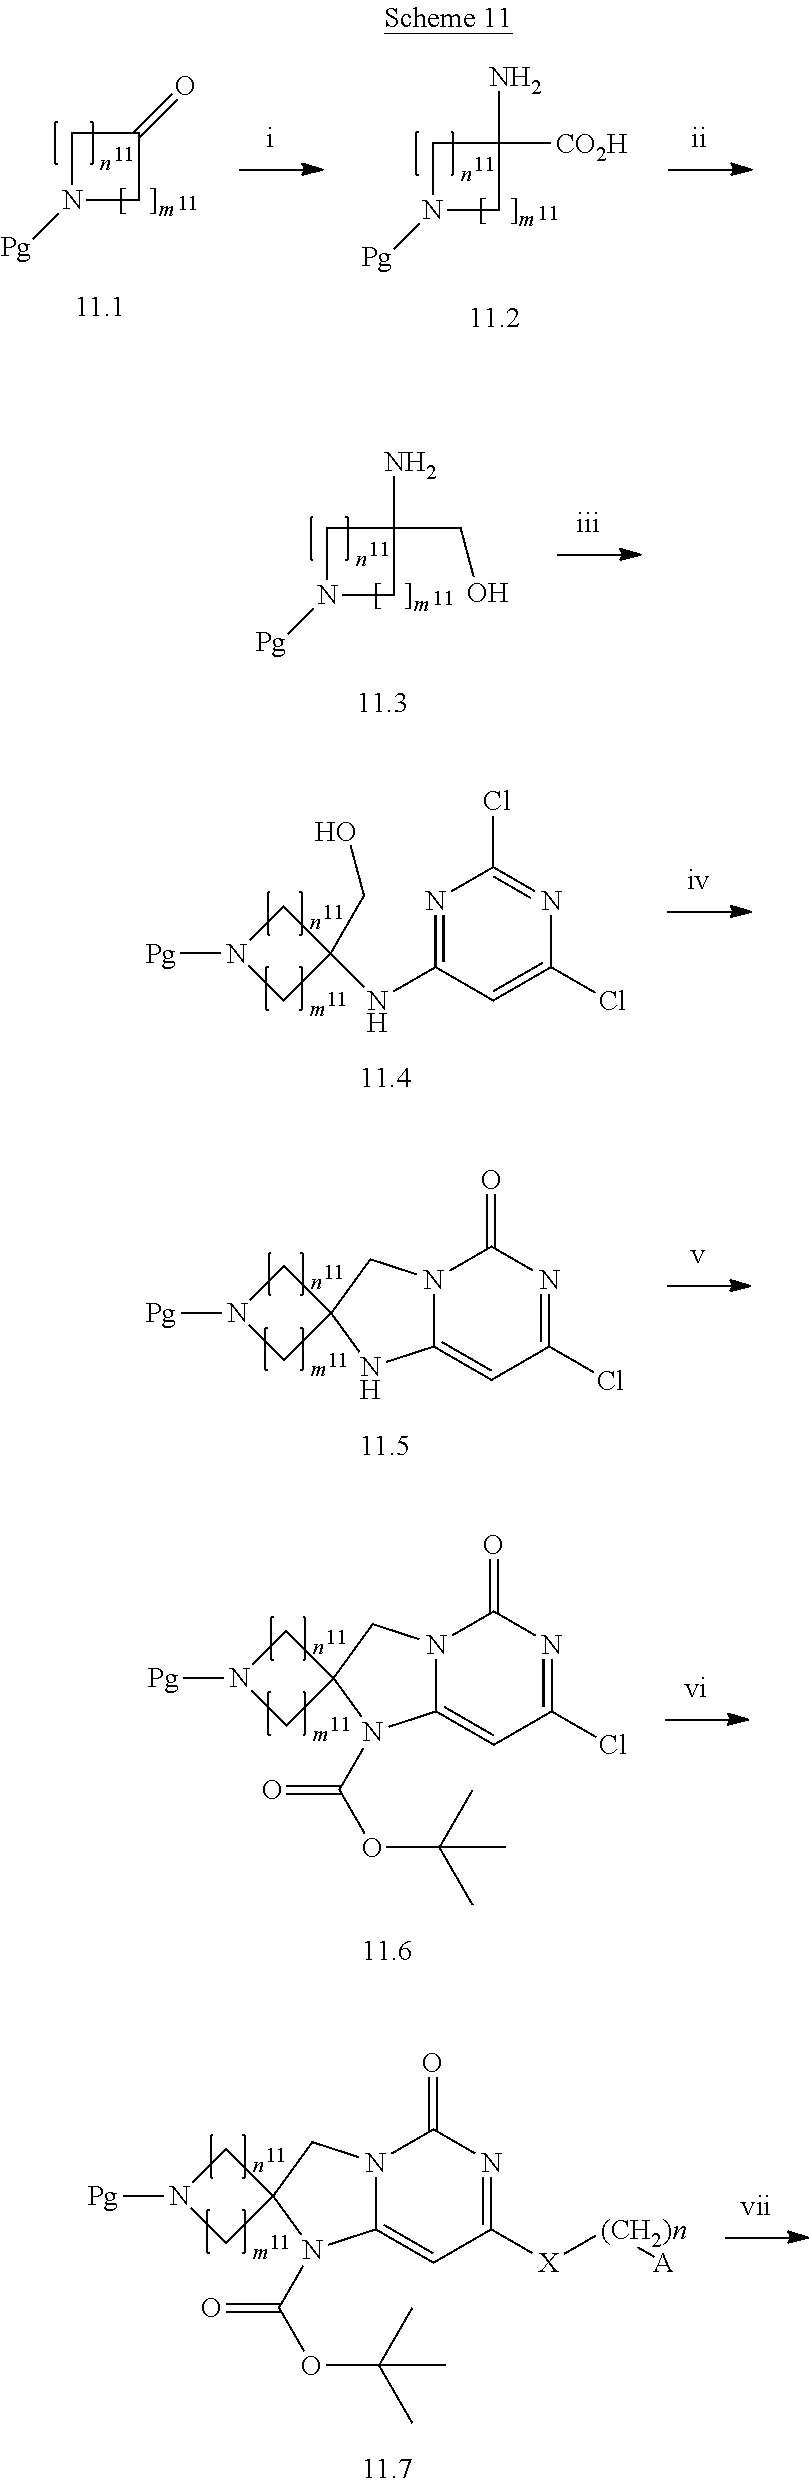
N1([Pg])CC(=O)C1.N1([Pg])CC(N)([CO2H])C1.N1([Pg])CC(N)(CO)C1.C12(CN([Pg])C1)NC1=CC(Cl)=NC(=O)N1C2.N1=C(NC2(CO)CN([Pg])C2)C=C(Cl)N=C1Cl.C12(CN([Pg])C1)N(C(OC(C)(C)C)=O)C1=CC(Cl)=NC(=O)N1C2.C12(CN([Pg])C1)N(C(OC(C)(C)C)=O)C1=CC([X][(CH2)n][A])=NC(=O)N1C2
